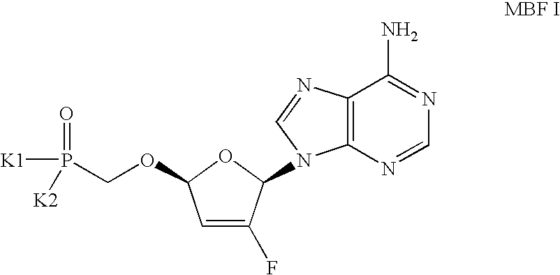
C1=C(F)C(N2C3=C(N=C2)C(N)=NC=N3)OC1OCP([K1])(=O)[K2]
